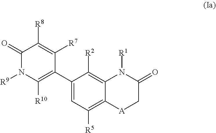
C1(C2=C([R10])N([R9])C(=O)C([R8])=C2[R7])=CC([R5])=C2C(=C1[R2])N([R1])C(=O)C[A]2
